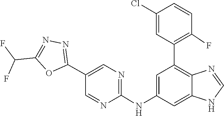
C1=NC2=C(C3=C(F)C=CC(Cl)=C3)C=C(NC3=NC=C(C4=NN=C(C(F)F)O4)C=N3)C=C2N1
